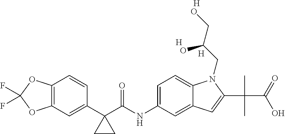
C12=C(C=C(C3(C(NC4=CC=C5C(=C4)C=C(C(C)(C(O)=O)C)N5CC(CO)O)=O)CC3)C=C1)OC(F)(F)O2.[H].[H].[H]
